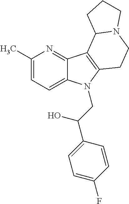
C1(C)=CC=C2C(=N1)C1=C(N2CC(C2=CC=C(F)C=C2)O)CCN2C1CCC2
